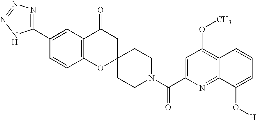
C12=C(C(=O)CC3(O1)CCN(C(C1=CC(OC)=C4C(=N1)C(O[H])=CC=C4)=O)CC3)C=C(C1=NN=NN1)C=C2
